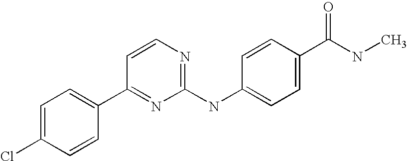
C1=C(Cl)C=CC(C2=NC(NC3=CC=C(C(NC)=O)C=C3)=NC=C2)=C1
